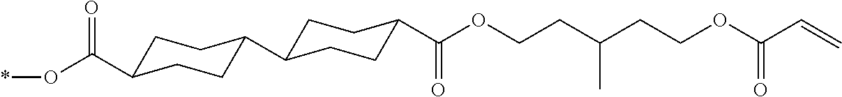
C1C(C(O*)=O)CCC(C2CCC(C(OCCC(CCOC(C=C)=O)C)=O)CC2)C1
